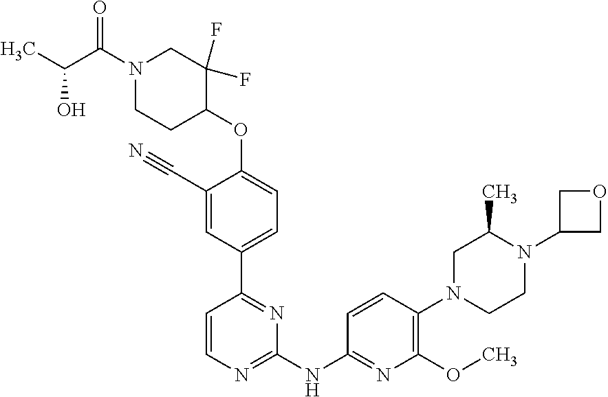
O(C1=CC=C(C2=NC(NC3=NC(OC)=C(N4CCN(C5COC5)C(C)C4)C=C3)=NC=C2)C=C1C#N)C1C(F)(F)CN(C(=O)C(C)O)CC1
